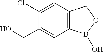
C12=C(C=C(Cl)C(CO)=C1)COB2O
